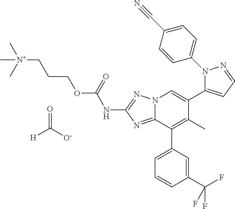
N12C(=NC(NC(OCCC[N+](C)(C)C)=O)=N1)C(C1=CC=CC(C(F)(F)F)=C1)=C(C)C(C1=CC=NN1C1=CC=C(C#N)C=C1)=C2.O=C([O-])[H]
